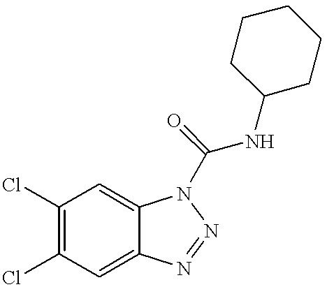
C1(Cl)=C(Cl)C=C2C(=C1)N(C(NC1CCCCC1)=O)N=N2
